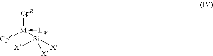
[CpR][M]([CpR])([Si]([X])([X])[X])-[LW]
